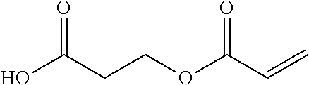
OC(CCOC(C=C)=O)=O
